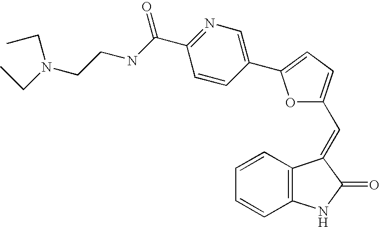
C1=CC2=C(C=C1)NC(=O)C2=CC1=CC=C(C2=CN=C(C(=O)NCCN(CC)CC)C=C2)O1
